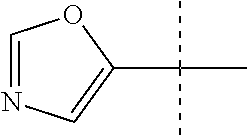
C1=NC=C(C(C)(C)C)O1
